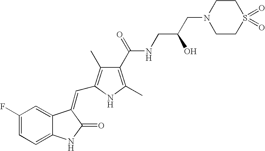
C1(F)=CC=C2C(=C1)C(=CC1=C(C)C(C(NCC(CN3CCS(=O)(=O)CC3)O)=O)=C(C)N1)C(=O)N2
